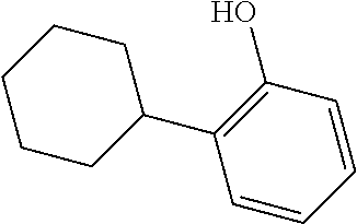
C1=CC=CC(O)=C1C1CCCCC1
